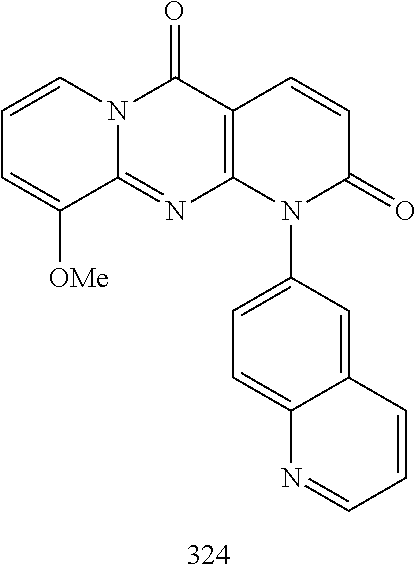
C1=CC=C([OMe])C2=NC3=C(C(=O)N12)C=CC(=O)N3C1=CC=C2C(=C1)C=CC=N2
